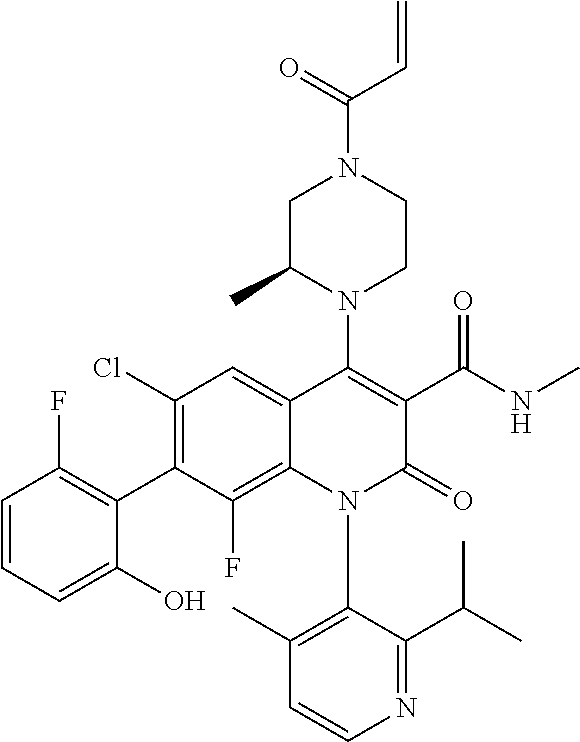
C1=CN=C(C(C)C)C(N2C(=O)C(C(NC)=O)=C(N3C(C)CN(C(=O)C=C)CC3)C3=CC(Cl)=C(C4=C(F)C=CC=C4O)C(F)=C23)=C1C
